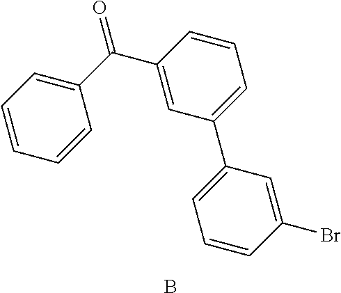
C1=CC(C(C2=CC=CC=C2)=O)=CC(C2=CC=CC(Br)=C2)=C1.B
